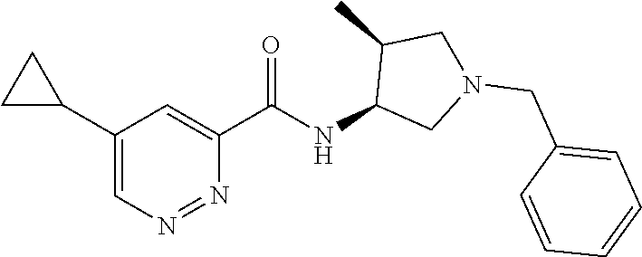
C1(C(NC2CN(CC3=CC=CC=C3)CC2C)=O)=CC(C2CC2)=CN=N1
